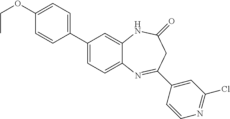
C1(C2=CC=C(OCC)C=C2)=CC=C2C(=C1)NC(=O)CC(C1=CC(Cl)=NC=C1)=N2
